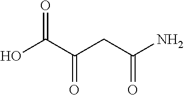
OC(C(CC(N)=O)=O)=O
